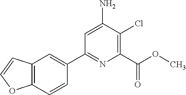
C1(C2=CC3=C(C=C2)OC=C3)=NC(C(=O)OC)=C(Cl)C(N)=C1
